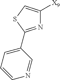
N1=C(C2=CC=CN=C2)SC=C1[X9]
